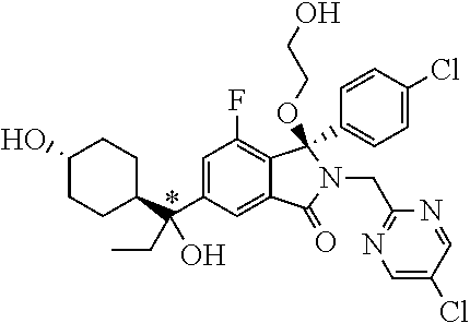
C1(O)CCC(C(C2=CC(F)=C3C(=C2)C(=O)N(CC2=NC=C(Cl)C=N2)C3(C2=CC=C(Cl)C=C2)OCCO)(CC)O)CC1
